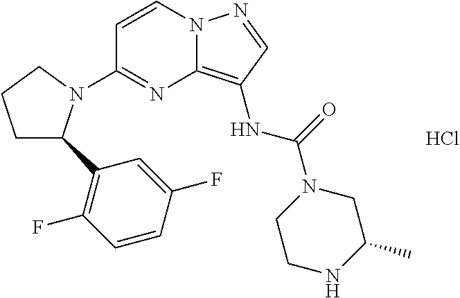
C1=CN2C(=C(NC(N3CCNC(C)C3)=O)C=N2)N=C1N1C(C2=C(F)C=CC(F)=C2)CCC1.Cl
